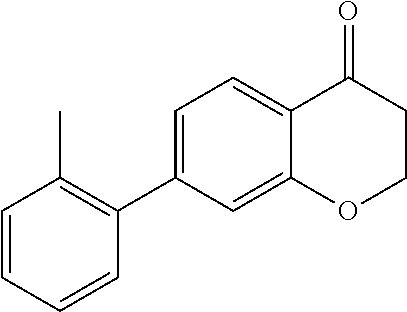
C1=CC=CC(C2=CC=C3C(=C2)OCCC3=O)=C1C
